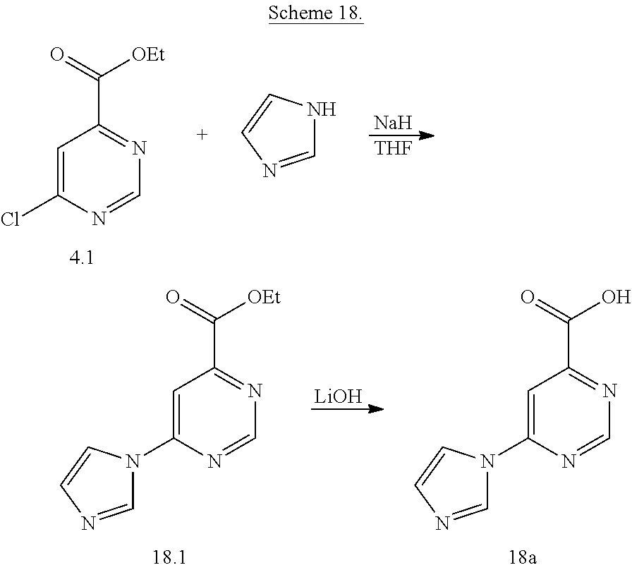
[THF].[Na].C(C1=NC=NC(Cl)=C1)(=O)[OEt].C1=NC=CN1.[LiOH].C(C1=NC=NC(N2C=NC=C2)=C1)(=O)[OEt].C(C1=NC=NC(N2C=NC=C2)=C1)(=O)O
